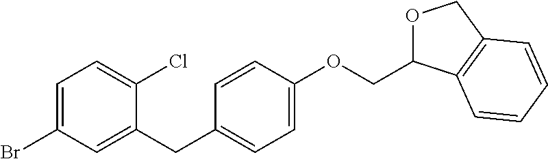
C1=C(Br)C=C(CC2=CC=C(OCC3OCC4=C3C=CC=C4)C=C2)C(Cl)=C1
